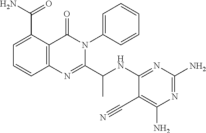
C1=C(C(N)=O)C2=C(C=C1)N=C(C(NC1=NC(N)=NC(N)=C1C#N)C)N(C1=CC=CC=C1)C2=O
